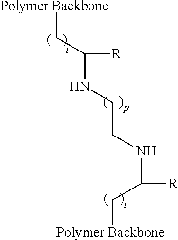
[Polymer Backbone]CC(NCCNC([R])C[Polymer Backbone])[R]
